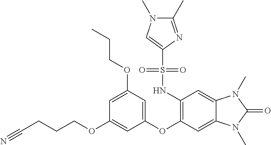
C1=C(OCCC)C=C(OC2=C(NS(C3=CN(C)C(C)=N3)(=O)=O)C=C3C(=C2)N(C)C(=O)N3C)C=C1OCCCC#N
